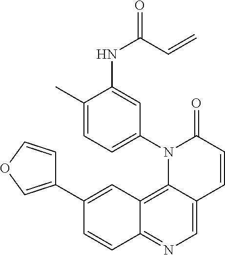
C12=C3C(=CN=C1C=CC(C1=COC=C1)=C2)C=CC(=O)N3C1=CC=C(C)C(NC(C=C)=O)=C1
